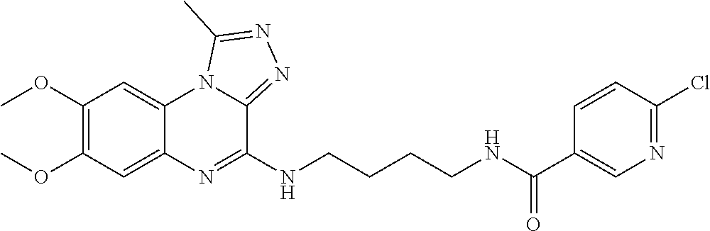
C1(OC)=C(OC)C=C2C(=C1)N1C(=NN=C1C)C(NCCCCNC(C1=CN=C(Cl)C=C1)=O)=N2
